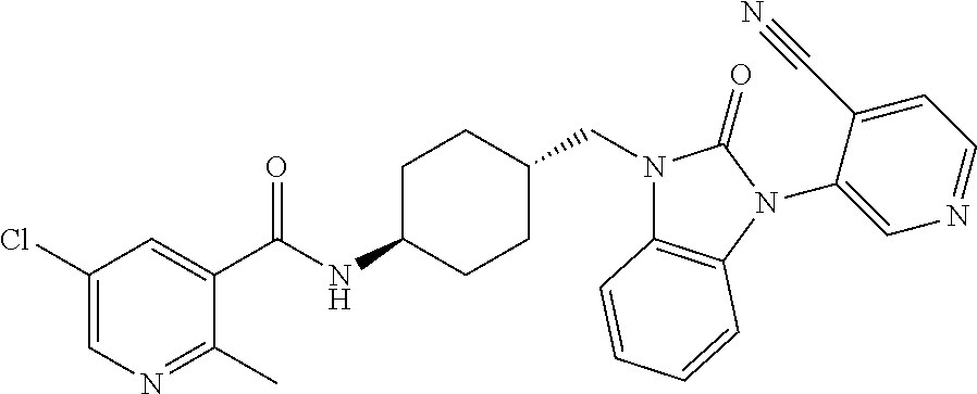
C1(Cl)=CN=C(C)C(C(NC2CCC(CN3C4=C(N(C5=CN=CC=C5C#N)C3=O)C=CC=C4)CC2)=O)=C1
